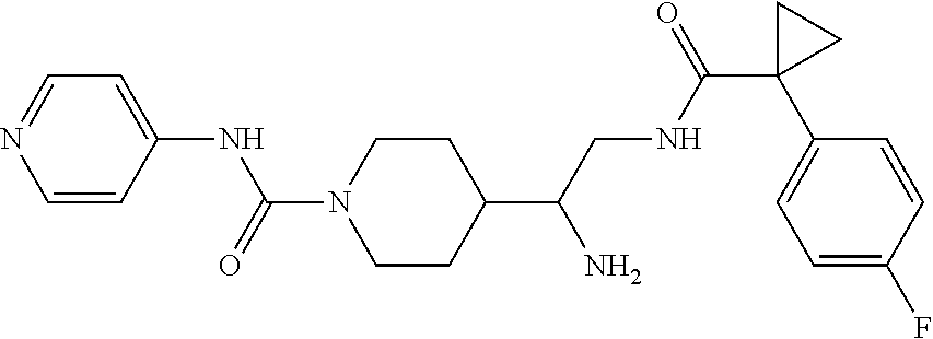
C1(C(CNC(C2(C3=CC=C(F)C=C3)CC2)=O)N)CCN(C(=O)NC2=CC=NC=C2)CC1
